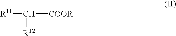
[R11]C([COOR])[R12]
